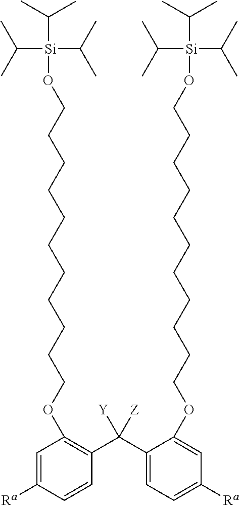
C1(OCCCCCCCCCCCO[Si](C(C)C)(C(C)C)C(C)C)=C(C(C2=CC=C([Ra])C=C2OCCCCCCCCCCCO[Si](C(C)C)(C(C)C)C(C)C)([Y])[Z])C=CC([Ra])=C1
